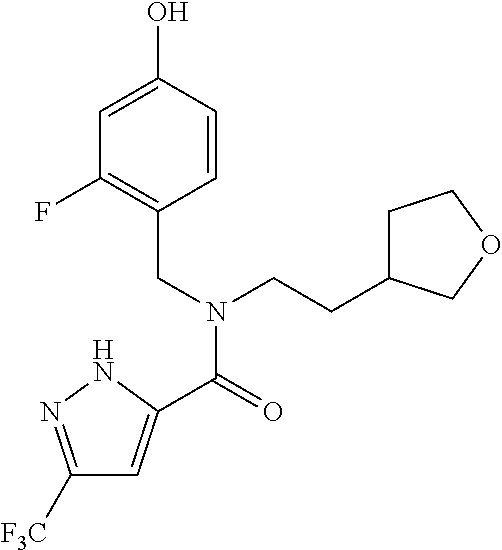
C1([F3C])=NNC(C(=O)N(CC2=C(F)C=C(O)C=C2)CCC2CCOC2)=C1
